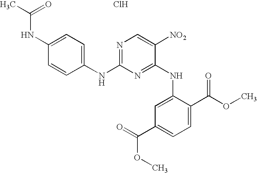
N1=C(NC2=CC=C(NC(C)=O)C=C2)N=C(NC2=CC(C(OC)=O)=CC=C2C(OC)=O)C([NO2])=C1.Cl
